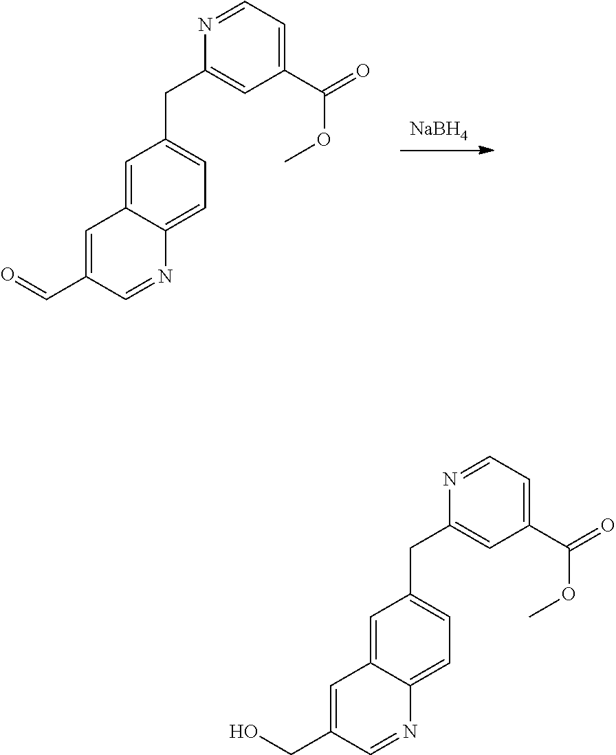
[NaBH4].C1=C2C(=CC=C1CC1=CC(C(=O)OC)=CC=N1)N=CC(C=O)=C2.C1=C2C(=CC=C1CC1=CC(C(=O)OC)=CC=N1)N=CC(CO)=C2
